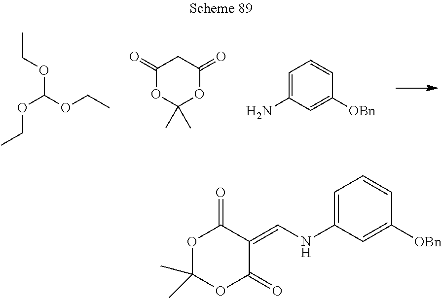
C1(=O)OC(C)(C)OC(=O)C1.C1=C(N)C=C([OBn])C=C1.O(C(OCC)OCC)CC.C1=C(NC=C2C(=O)OC(C)(C)OC2=O)C=C([OBn])C=C1
